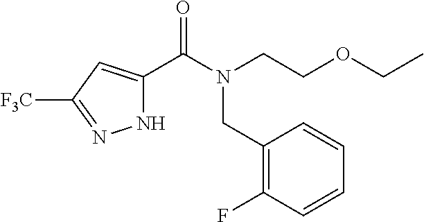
N1C(C(N(CCOCC)CC2=C(F)C=CC=C2)=O)=CC([F3C])=N1
